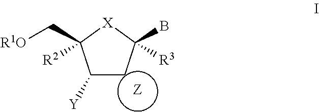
[Z].C1([Y])CC(B)([R3])[X]C1(C[R1O])[R2]
